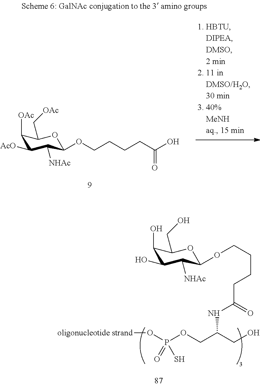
C1([OAc])C([AcO])C([NHAc])C(OCCCCC(O)=O)OC1C[OAc].O([oligonucleotide strand])P(OCC(CO)NC(CCCCOC1C([NHAc])C(O)C(O)C(CO)O1)=O)(=O)S
